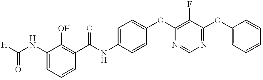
[H]C(NC1=CC=CC(C(NC2=CC=C(OC3=C(F)C(OC4=CC=CC=C4)=NC=N3)C=C2)=O)=C1O)=O
